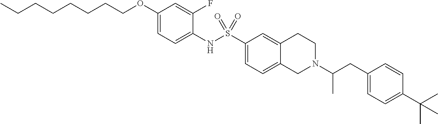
C1(OCCCCCCCC)=CC=C(NS(C2=CC=C3C(=C2)CCN(C(CC2=CC=C(C(C)(C)C)C=C2)C)C3)(=O)=O)C(F)=C1
